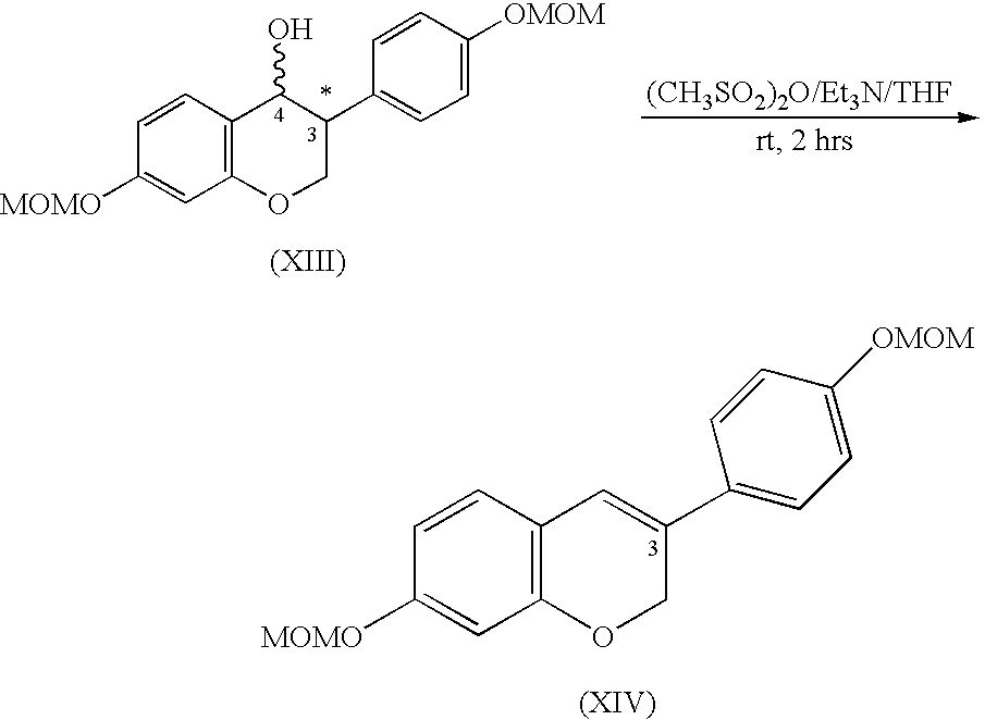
C1([MOMO])=CC2=C(C=C1)C(O)C(C1=CC=C([OMOM])C=C1)CO2.C1([MOMO])=CC2=C(C=C1)C=C(C1=CC=C([OMOM])C=C1)CO2
